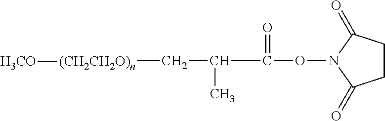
[(CH2CH2O)n]([H3CO])CC(C(ON1C(=O)CCC1=O)=O)C
